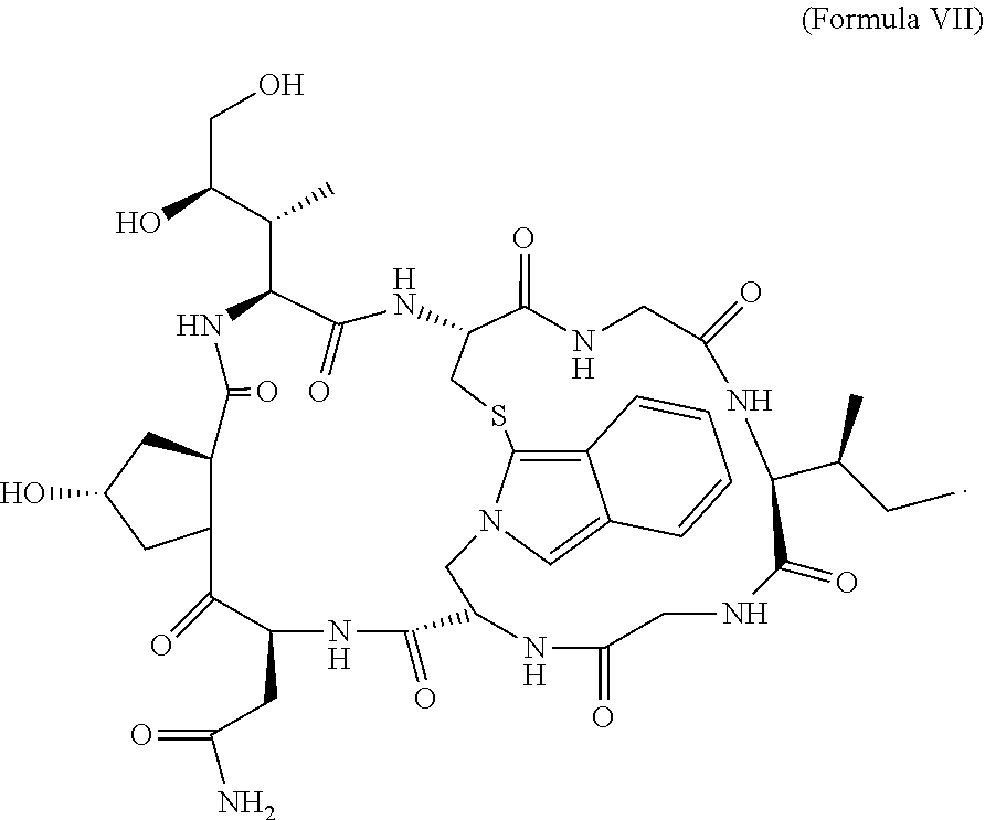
C12C(CC(O)C1)C(=O)NC(C(C)C(O)CO)C(=O)NC1C(=O)NCC(=O)NC(C(C)CC)C(=O)NCC(=O)NC(C(=O)NC(CC(=O)N)C2=O)CN2C(=C3C(=C2)C=CC=C3)SC1
